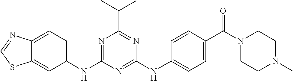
C12=CC(NC3=NC(C(C)C)=NC(NC4=CC=C(C(N5CCN(C)CC5)=O)C=C4)=N3)=CC=C1N=CS2
